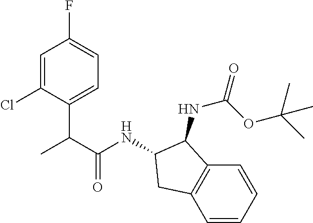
C1=C(Cl)C(C(C(=O)NC2C(NC(=O)OC(C)(C)C)C3=C(C=CC=C3)C2)C)=CC=C1F
